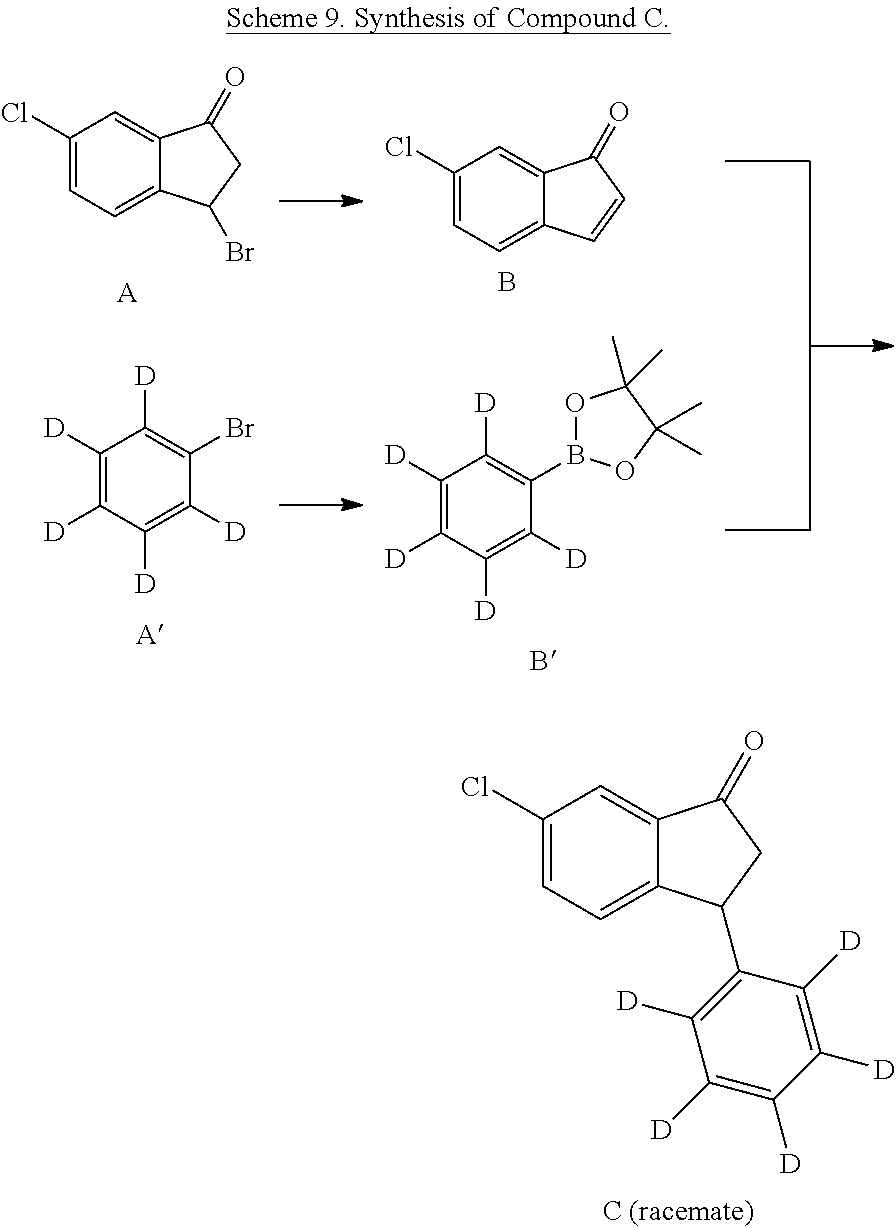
C1(Cl)=CC=C2C(=C1)C(=O)CC2C1=C([D])C([D])=C([D])C([D])=C1[D].C1([D])=C([D])C([D])=C([D])C(B2OC(C)(C)C(C)(C)O2)=C1[D].C1(Cl)=CC=C2C(=C1)C(=O)C=C2.B.C1([D])=C([D])C([D])=C([D])C(Br)=C1[D].C1(Cl)=CC=C2C(=C1)C(=O)CC2Br.[A]
